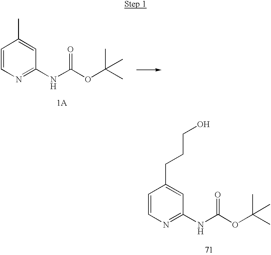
C1=CN=C(NC(OC(C)(C)C)=O)C=C1C.C1=CN=C(NC(OC(C)(C)C)=O)C=C1CCCO
